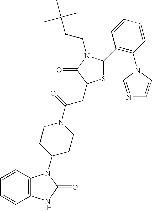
[H].C12=C(C=CC=C1)N(C1CCN(C(=O)CC3SC(C4=C(N5C=NC=C5)C=CC=C4)N(CCC(C)(C)C)C3=O)CC1)C(=O)N2
